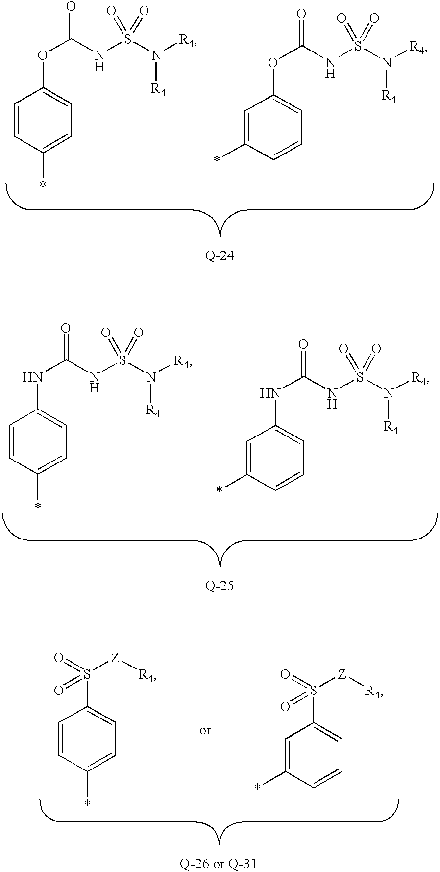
C1=CC(*)=CC=C1OC(NS(N([R4])[R4])(=O)=O)=O.C1=C(*)C=CC=C1OC(NS(N([R4])[R4])(=O)=O)=O.C1=CC(*)=CC=C1S(=O)(=O)[Z][R4].C1=C(*)C=CC=C1S(=O)(=O)[Z][R4].C1=CC(*)=CC=C1NC(NS(N([R4])[R4])(=O)=O)=O.C1=C(*)C=CC=C1NC(NS(N([R4])[R4])(=O)=O)=O
